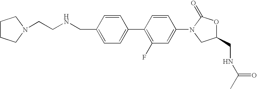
C1=C(CNCCN2CCCC2)C=CC(C2=C(F)C=C(N3CC(CNC(C)=O)OC3=O)C=C2)=C1
